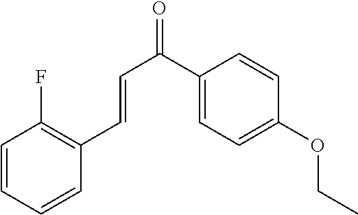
C1=CC=CC(C=CC(=O)C2=CC=C(OCC)C=C2)=C1F
